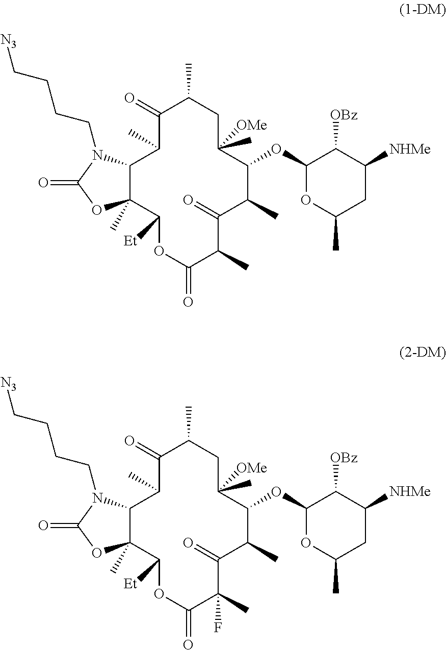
C1(=O)C(C)C2C(C)(C([Et])OC(=O)C(C)C(=O)C(C)C(OC3OC(C)CC([NHMe])C3[OBz])C(C)([OMe])CC1C)OC(=O)N2CCCC[N3].C1(=O)C(C)C2C(C)(C([Et])OC(=O)C(C)(F)C(=O)C(C)C(OC3OC(C)CC([NHMe])C3[OBz])C(C)([OMe])CC1C)OC(=O)N2CCCC[N3]
